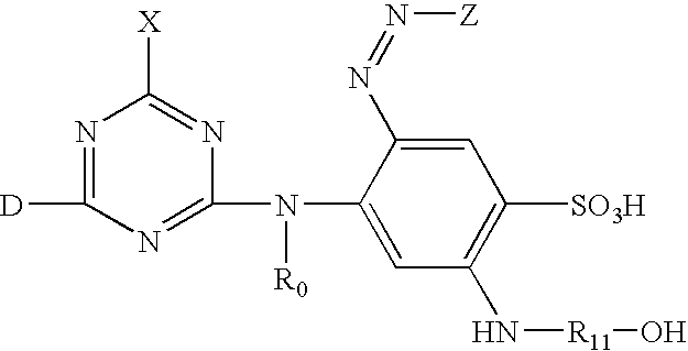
N1=C([D])N=C(N(C2=CC(N[R11]O)=C([SO3H])C=C2N=N[Z])[R0])N=C1[X]
